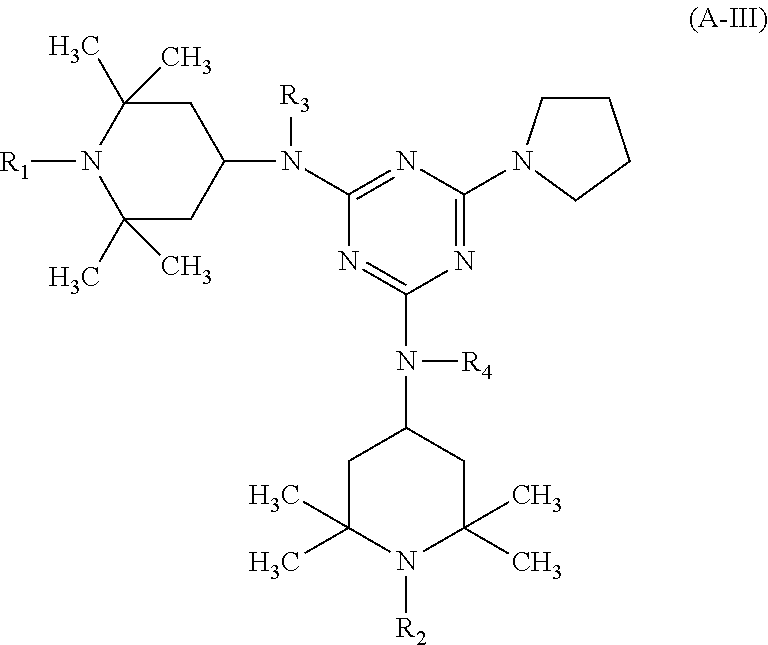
C1C(C)(C)N([R1])C(C)(C)CC1N(C1=NC(N2CCCC2)=NC(N(C2CC(C)(C)N([R2])C(C)(C)C2)[R4])=N1)[R3]
